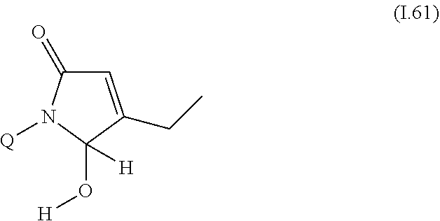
C1=C(CC)C(O[H])([H])N([Q])C1=O
